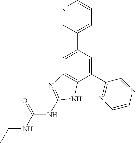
C1=C(C2=CC=CN=C2)C=C(C2=NC=CN=C2)C2=C1N=C(NC(NCC)=O)N2
